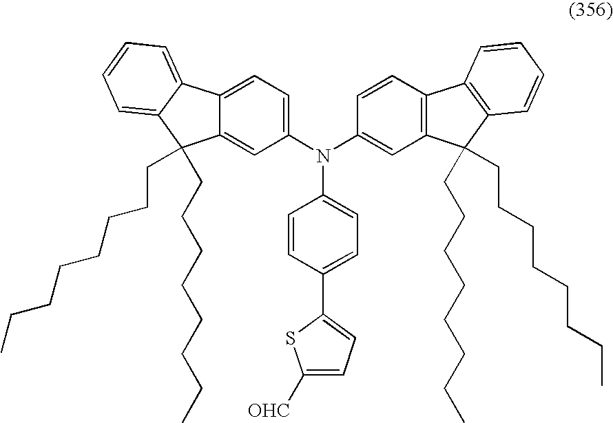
C1(N(C2=CC3=C(C=C2)C2=C(C3(CCCCCCCC)CCCCCCCC)C=CC=C2)C2=CC=C(C3=CC=C([OHC])S3)C=C2)=CC=C2C(=C1)C(CCCCCCCC)(CCCCCCCC)C1=CC=CC=C21
